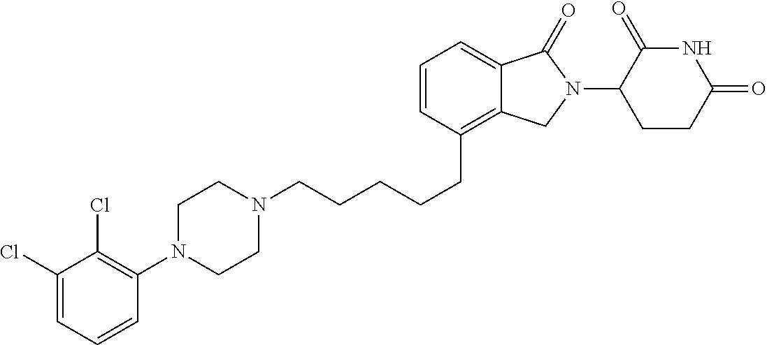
C1N(CCCCCC2=C3C(=CC=C2)C(=O)N(C2C(=O)NC(=O)CC2)C3)CCN(C2=C(Cl)C(Cl)=CC=C2)C1
